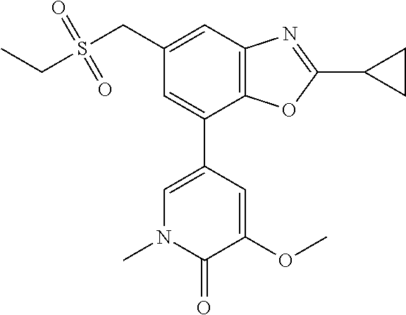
C1(CS(CC)(=O)=O)=CC2=C(C(C3=CN(C)C(=O)C(OC)=C3)=C1)OC(C1CC1)=N2
